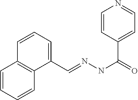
C1=CC=CC2=C1C=CC=C2C=NNC(=O)C1=CC=NC=C1
